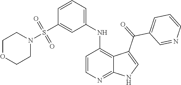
C1=CN=C2C(=C1NC1=CC=CC(S(N3CCOCC3)(=O)=O)=C1)C(C(=O)C1=CC=CN=C1)=CN2
